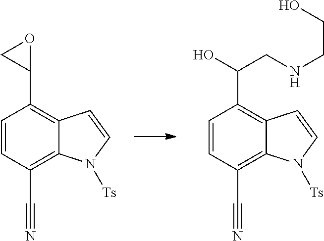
C1=CC(C#N)=C2C(=C1C1OC1)C=CN2[Ts].C1=CC(C#N)=C2C(=C1C(O)CNCCO)C=CN2[Ts]
